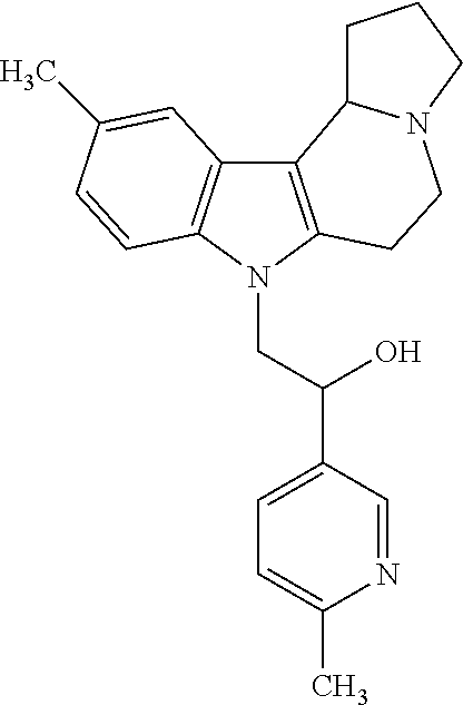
C12=C(N(CC(C3=CC=C(C)N=C3)O)C3=C1C=C(C)C=C3)CCN1C2CCC1
